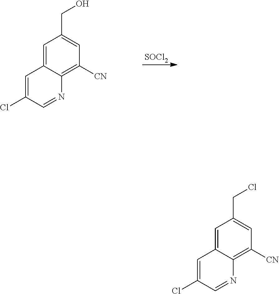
C12=CC(CCl)=CC([CN])=C1N=CC(Cl)=C2.C12=CC(CO)=CC([CN])=C1N=CC(Cl)=C2.[SOCl2]
